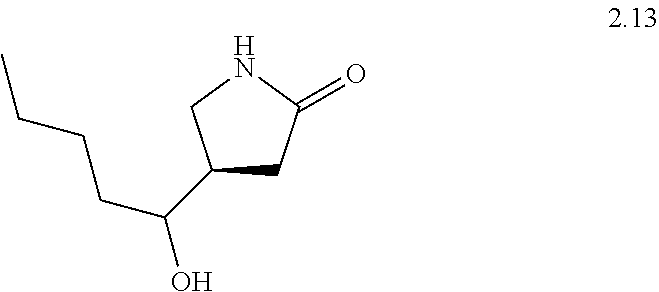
C1(C(CCCC)O)CC(=O)NC1
